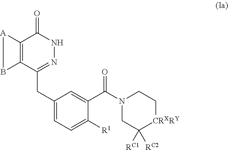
C12=C(C(CC3=CC=C([R1])C(C(=O)N4CC([RC1])([RC2])[CRXRY]CC4)=C3)=NNC1=O)B[A]2
